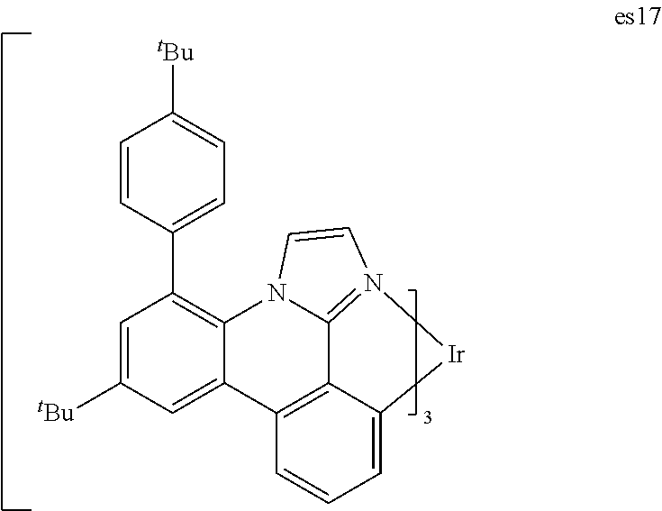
C1=C([tBu])C=C2C(=C1C1=CC=C([tBu])C=C1)N1C3=N(C=C1)[Ir]C1=CC=CC2=C31
